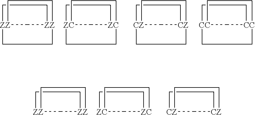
[ZZ]123C[ZZ](CC1)(CC2)CC3.[ZC]123C[ZC](CC1)(CC2)CC3.[CZ]123C[CZ](CC1)(CC2)CC3.[CC]123C[CC](CC1)(CC2)CC3.[ZZ]12C[ZZ](CC1)CC2.[ZC]12C[ZC](CC1)CC2.[CZ]12C[CZ](CC1)CC2
